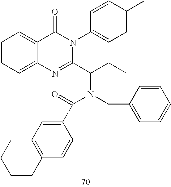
C(N(CC1=CC=CC=C1)C(CC)C1=NC2=CC=CC=C2C(=O)N1C1=CC=C(C)C=C1)(=O)C1=CC=C(CCCC)C=C1
